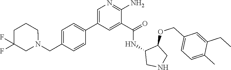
C1=C(C2=CC=C(CN3CCCC(F)(F)C3)C=C2)C=C(C(=O)NC2CNCC2OCC2=CC=C(C)C(CC)=C2)C(N)=N1
